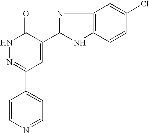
C1=CN=CC=C1C1=NNC(=O)C(C2=NC3=C(N2)C=CC(Cl)=C3)=C1
